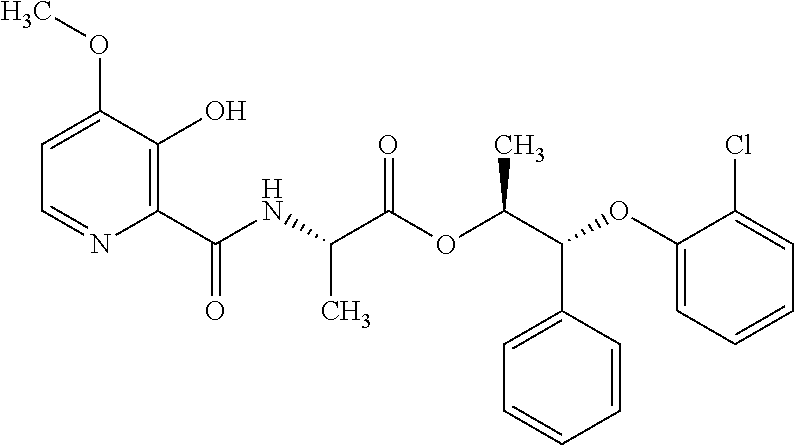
CC(C(=O)OC(C(C1=CC=CC=C1)OC1=CC=CC=C1Cl)C)NC(C1=C(O)C(OC)=CC=N1)=O
